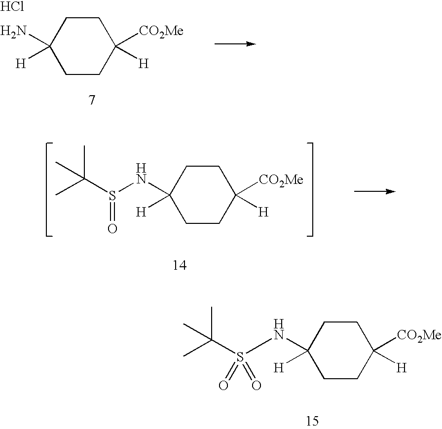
C1CC(N)([H])CCC1([CO2Me])[H].Cl.C1CC(NS(C(C)(C)C)=O)([H])CCC1([CO2Me])[H].C1CC(NS(C(C)(C)C)(=O)=O)([H])CCC1([CO2Me])[H]
